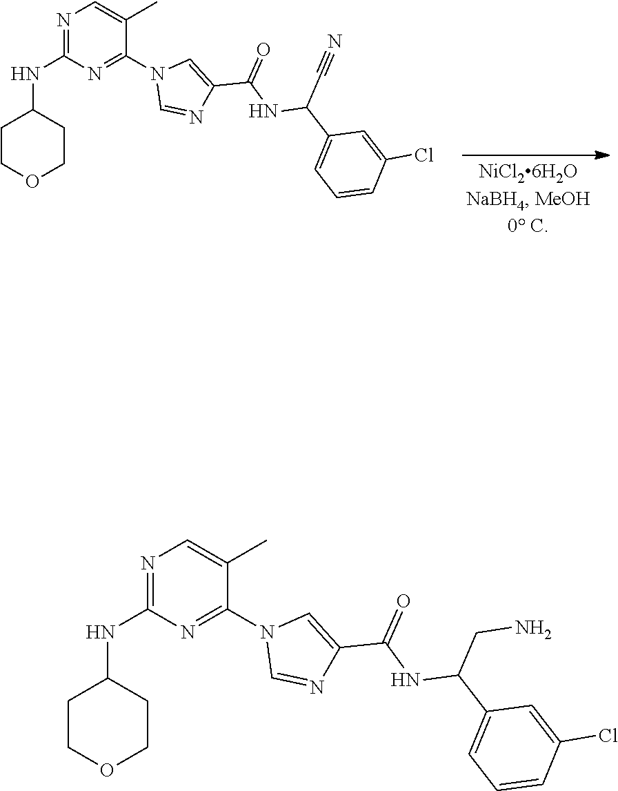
N1=C(NC2CCOCC2)N=C(N2C=NC(C(NC(C3=CC=CC(Cl)=C3)C#N)=O)=C2)C(C)=C1.N1=C(NC2CCOCC2)N=C(N2C=NC(C(NC(C3=CC=CC(Cl)=C3)CN)=O)=C2)C(C)=C1
